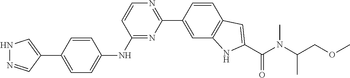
N1N=CC(C2=CC=C(NC3=NC(C4=CC5=C(C=C4)C=C(C(N(C(COC)C)C)=O)N5)=NC=C3)C=C2)=C1
